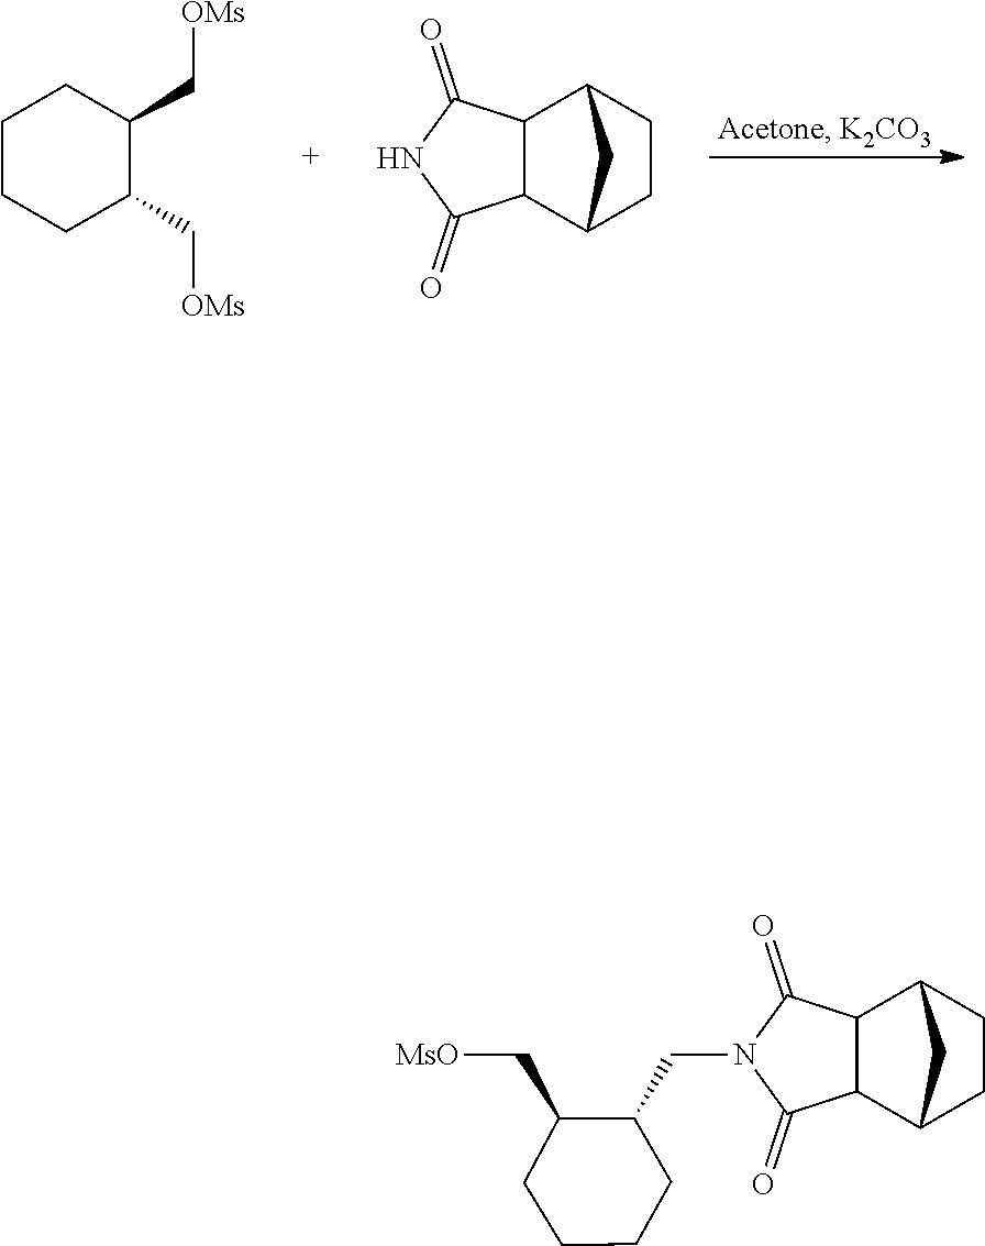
C1(C[OMs])C(C[OMs])CCCC1.N1C(=O)C2C(C1=O)C1CCC2C1.N1(CC2C(C[MsO])CCCC2)C(=O)C2C(C1=O)C1CCC2C1
